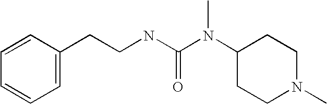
C1(CCNC(N(C2CCN(C)CC2)C)=O)=CC=CC=C1
